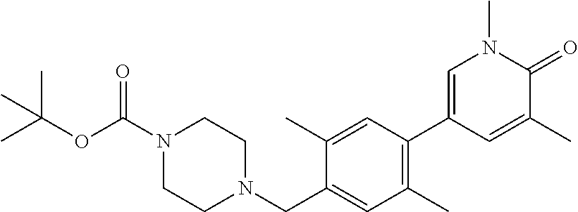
C1(CN2CCN(C(OC(C)(C)C)=O)CC2)=CC(C)=C(C2=CN(C)C(=O)C(C)=C2)C=C1C
